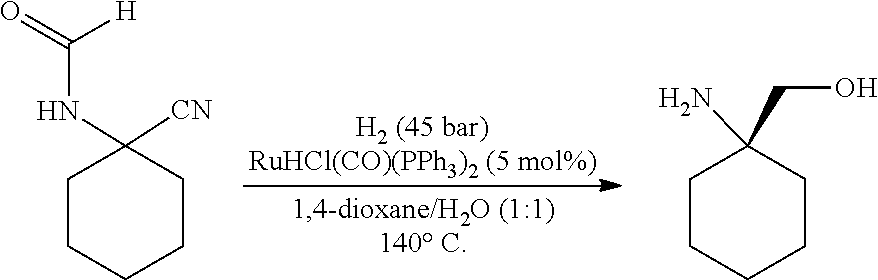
C1(NC(=O)[H])([CN])CCCCC1.C(C1(N)CCCCC1)O
